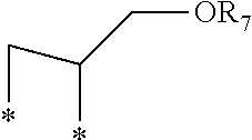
C([OR7])C(*)C*
